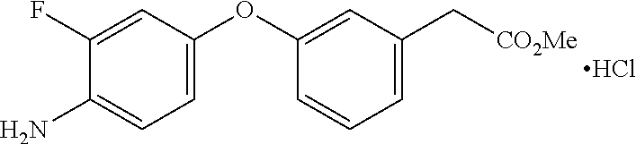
C1(OC2=CC(C[CO2Me])=CC=C2)=CC=C(N)C(F)=C1.Cl
